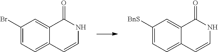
C1(Br)=CC=C2C(=C1)C(=O)NC=C2.C1([BnS])=CC=C2C(=C1)C(=O)NC=C2
